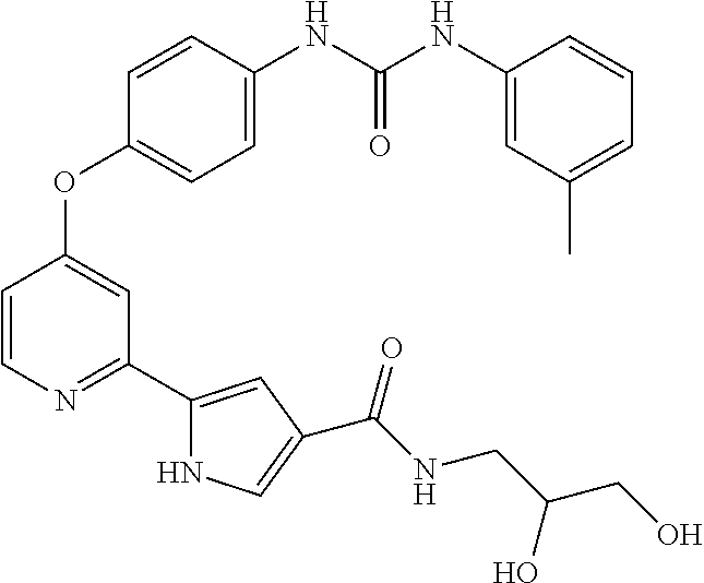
C1=CC(NC(=O)NC2=CC(C)=CC=C2)=CC=C1OC1=CC(C2=CC(C(NCC(O)CO)=O)=CN2)=NC=C1
